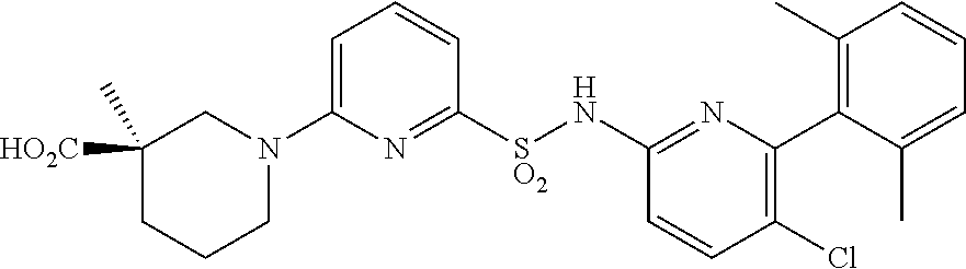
C1([HO2C])(C)CCCN(C2=CC=CC([SO2]NC3=NC(C4=C(C)C=CC=C4C)=C(Cl)C=C3)=N2)C1
